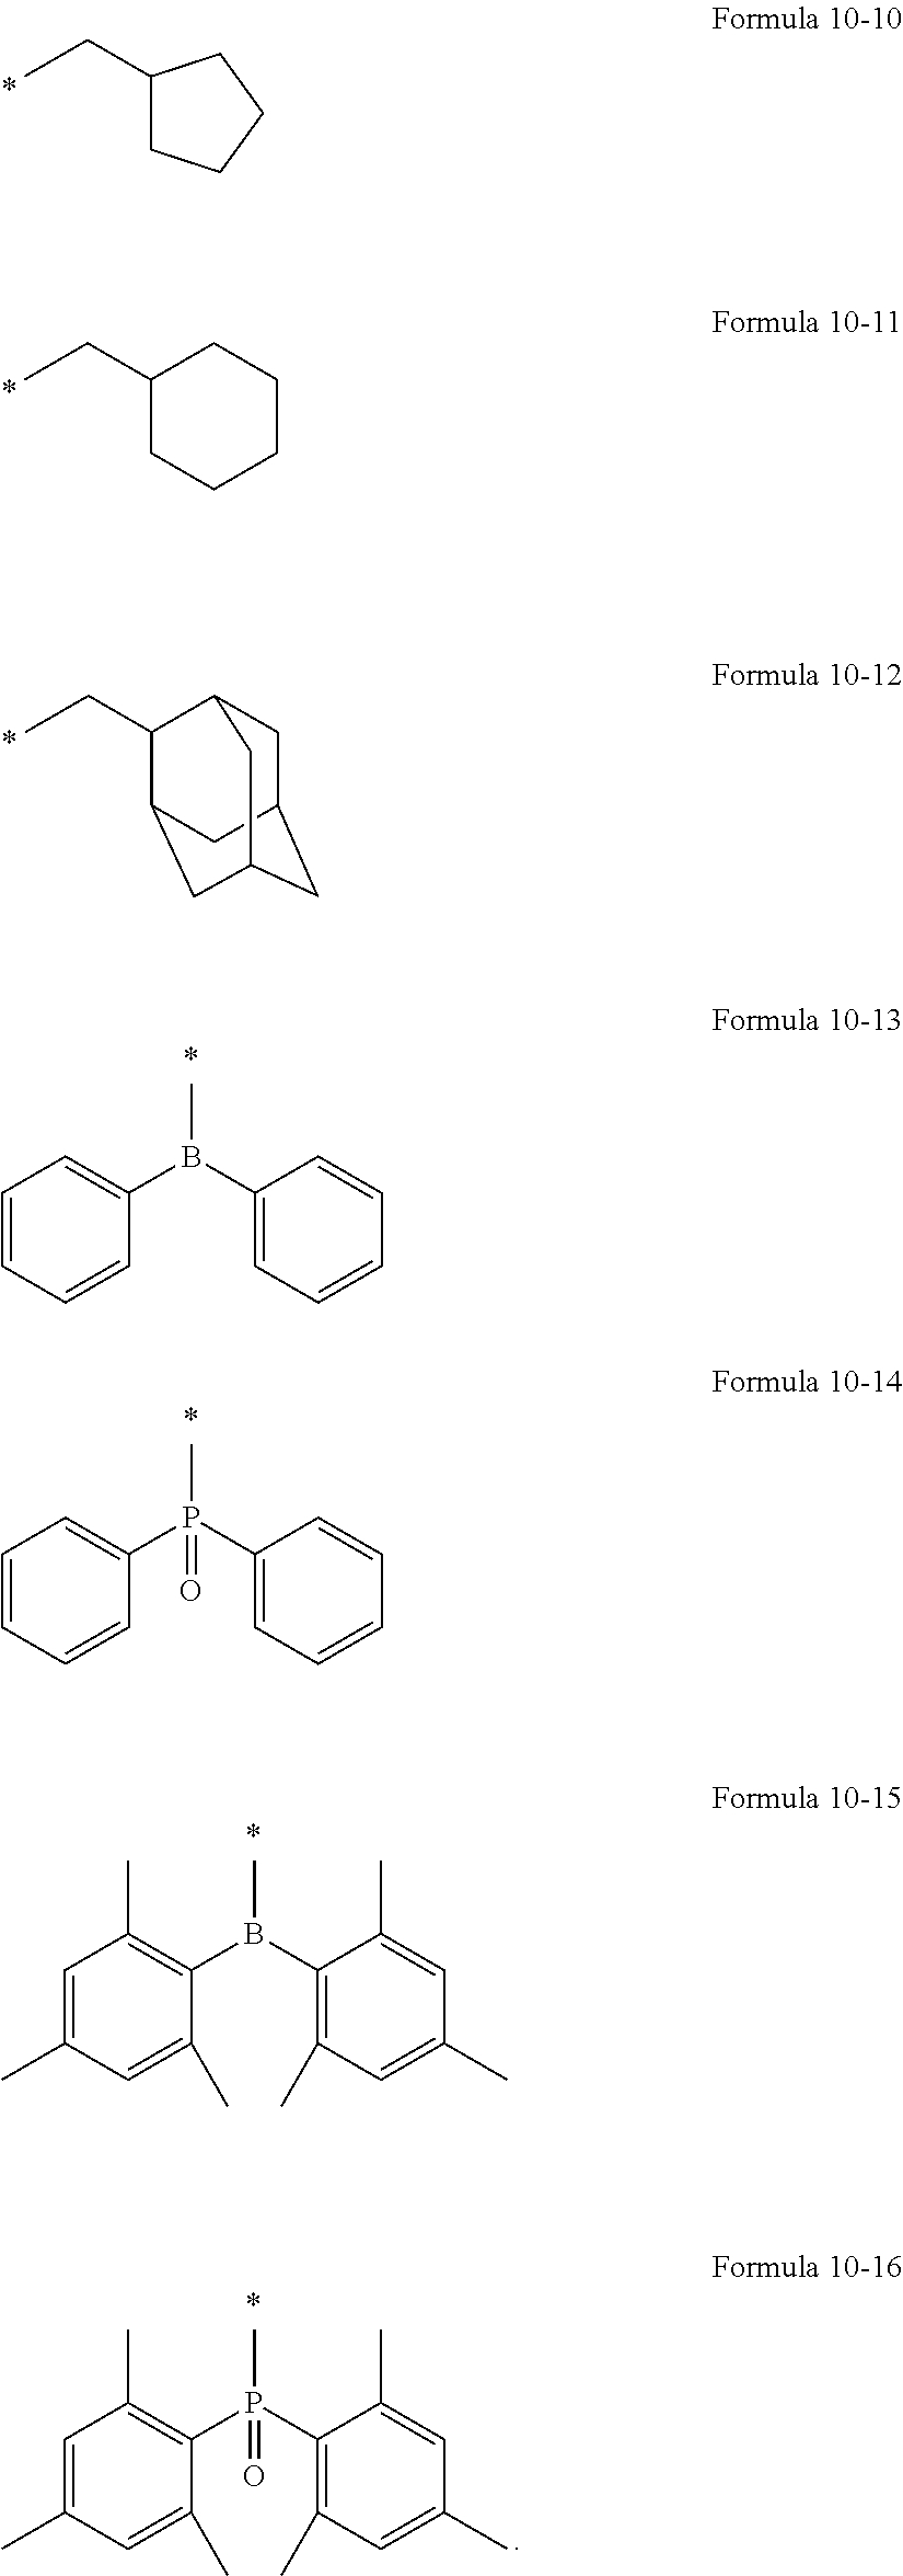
CCC1CCCC1.CCC1CCCCC1.CCC1C2CC3CC(CC1C3)C2.C1=CC=CC(B(C2=CC=CC=C2)C)=C1.C1=CC=CC(P(C2=CC=CC=C2)(C)=O)=C1.C1=C(C)C=C(C)C(B(C2=C(C)C=C(C)C=C2C)C)=C1C.C1=C(C)C=C(C)C(P(C2=C(C)C=C(C)C=C2C)(C)=O)=C1C
